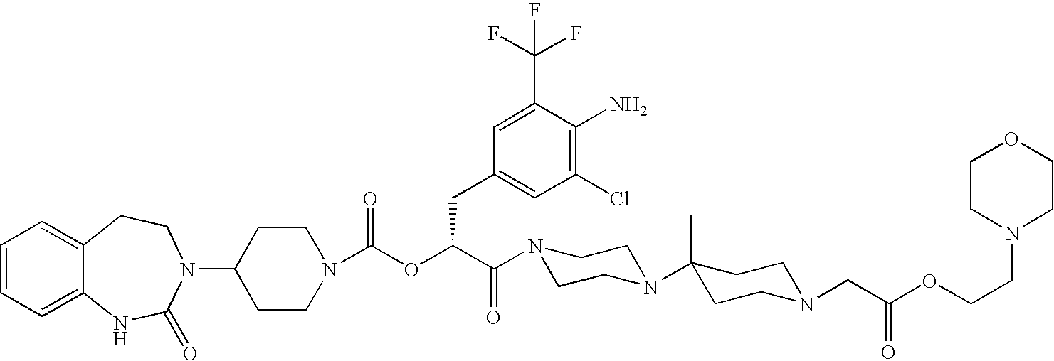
C1(N2C(=O)NC3=CC=CC=C3CC2)CCN(C(OC(C(=O)N2CCN(C3(C)CCN(CC(OCCN4CCOCC4)=O)CC3)CC2)CC2=CC(Cl)=C(N)C(C(F)(F)F)=C2)=O)CC1
